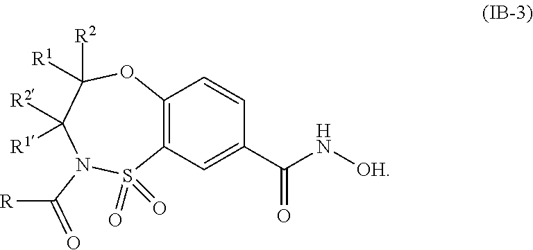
C12=C(C=C(C(N[OH])=O)C=C1)S(=O)(=O)N(C([R])=O)C([R2])([R1])C([R2])([R1])O2
